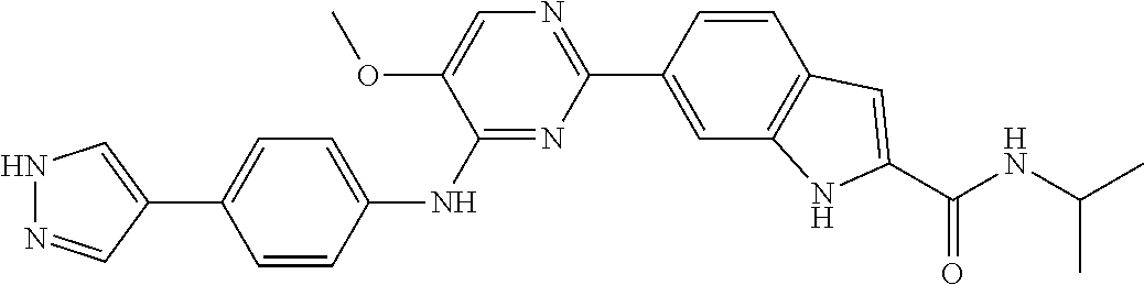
C1=CC(C2=NC=C(OC)C(NC3=CC=C(C4=CNN=C4)C=C3)=N2)=CC2=C1C=C(C(NC(C)C)=O)N2
